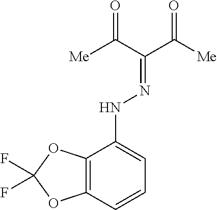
C12=C(C=CC=C1NN=C(C([Me])=O)C([Me])=O)OC(F)(F)O2
